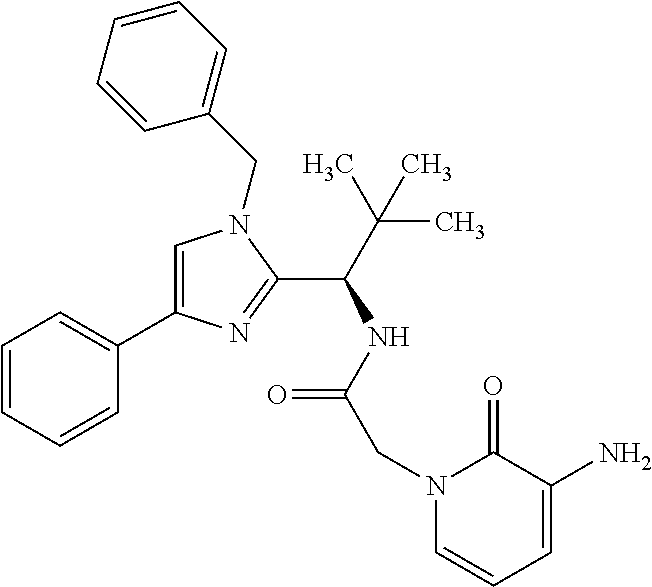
C1=C(C2=CC=CC=C2)N=C(C(C(C)(C)C)NC(CN2C=CC=C(N)C2=O)=O)N1CC1=CC=CC=C1
